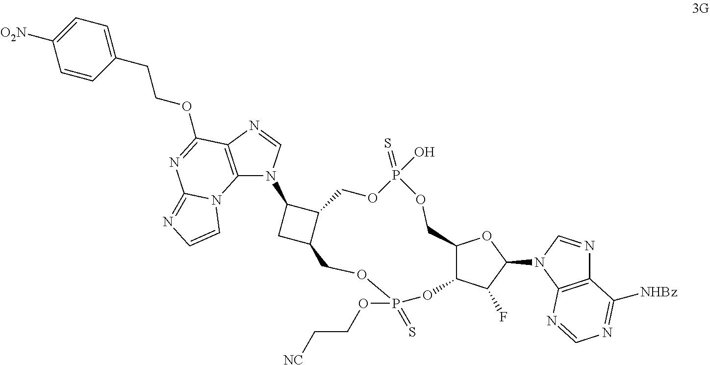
C12=C(N=CN1C1CC3C1COP(=S)(O)OCC1C(C(F)C(N4C5=C(N=C4)C([NHBz])=NC=N5)O1)OP(=S)(OCC[NC])OC3)C(OCCC1=CC=C([O2N])C=C1)=NC1=NC=CN21
